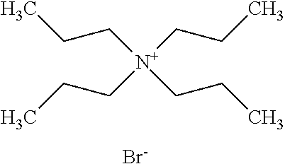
C([N+](CCC)(CCC)CCC)CC.[Br-]
